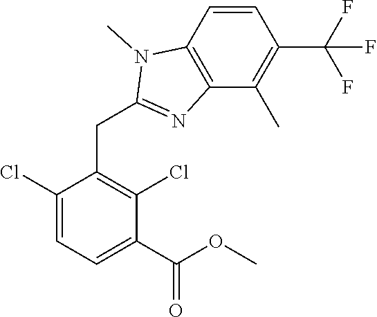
C1(Cl)=CC=C(C(OC)=O)C(Cl)=C1CC1=NC2=C(N1C)C=CC(C(F)(F)F)=C2C
